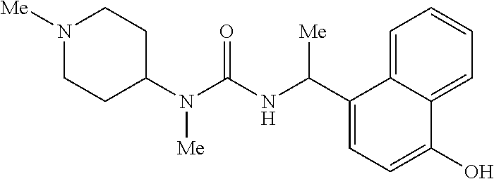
N1([Me])CCC(N(C(=O)NC(C2=CC=C(O)C3=CC=CC=C23)[Me])[Me])CC1
